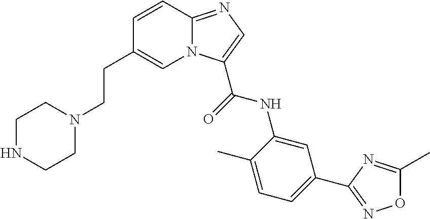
N12C(=NC=C1C(=O)NC1=CC(C3=NOC(C)=N3)=CC=C1C)C=CC(CCN1CCNCC1)=C2
